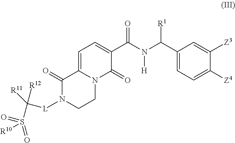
C1=C2N(C(=O)C(C(N(C(C3=CC=C([Z4])C([Z3])=C3)[R1])[H])=O)=C1)CCN([L]C(S(=O)(=O)[R10])([R12])[R11])C2=O
